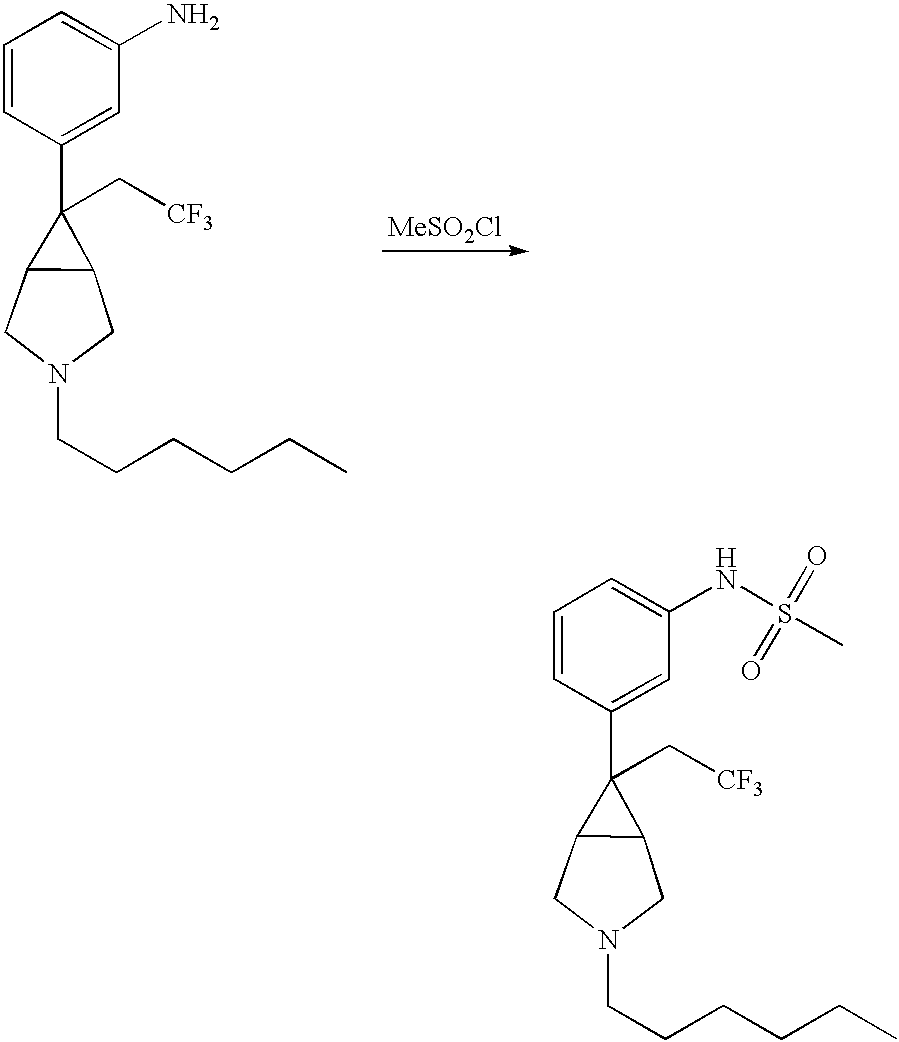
C1=CC(C2(C[CF3])C3C2CN(CCCCCC)C3)=CC(N)=C1.C1=CC(C2(C[CF3])C3C2CN(CCCCCC)C3)=CC(NS(C)(=O)=O)=C1
